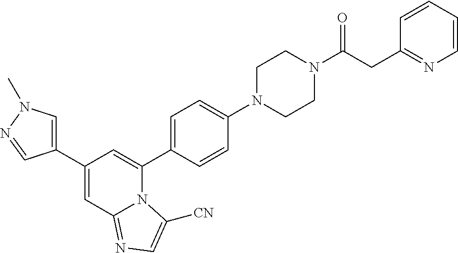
C1(C2=CN(C)N=C2)=CC2=NC=C([CN])N2C(C2=CC=C(N3CCN(C(CC4=NC=CC=C4)=O)CC3)C=C2)=C1
